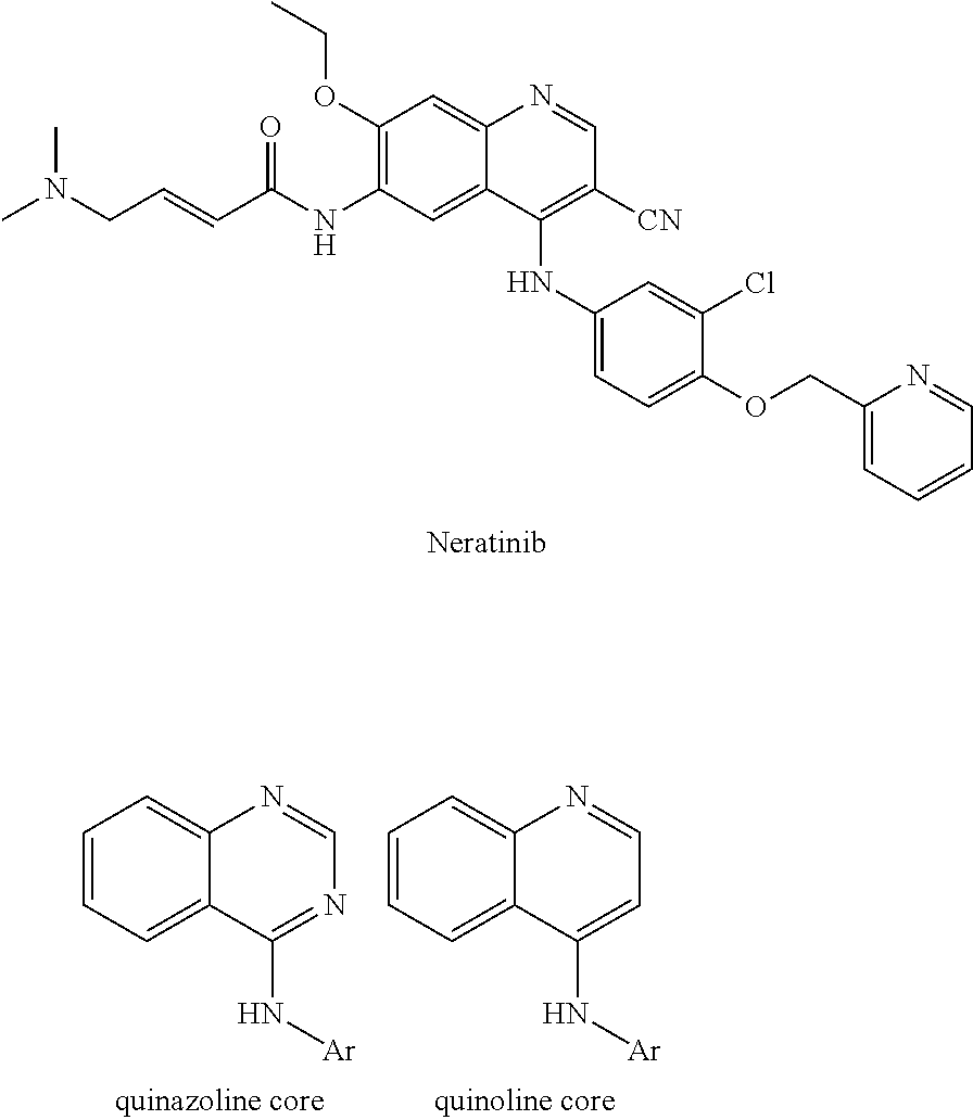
C1(OCC)=C(NC(C=CCN(C)C)=O)C=C2C(=C1)N=CC([CN])=C2NC1=CC=C(OCC2=CC=CC=N2)C(Cl)=C1.C1=CC=C2C(=C1)N=CC=C2N[Ar].C1=CC=C2C(=C1)N=CN=C2N[Ar]
